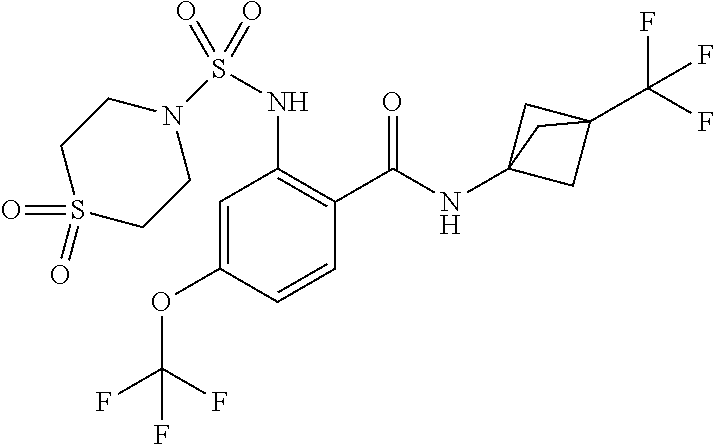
C1=C(OC(F)(F)F)C=CC(C(NC23CC(C(F)(F)F)(C2)C3)=O)=C1NS(=O)(=O)N1CCS(=O)(=O)CC1
